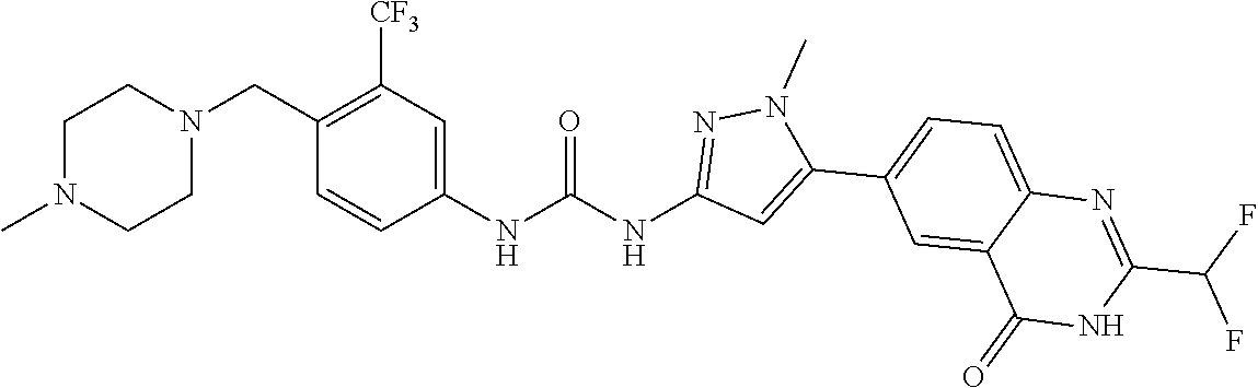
C1N(C)CCN(CC2=C([CF3])C=C(NC(NC3=NN(C)C(C4=CC=C5C(=C4)C(=O)NC(C(F)F)=N5)=C3)=O)C=C2)C1
